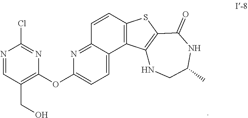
C12=NC(OC3=C(CO)C=NC(Cl)=N3)=CC=C1C1=C(C=C2)SC2=C1NCC(C)NC2=O
